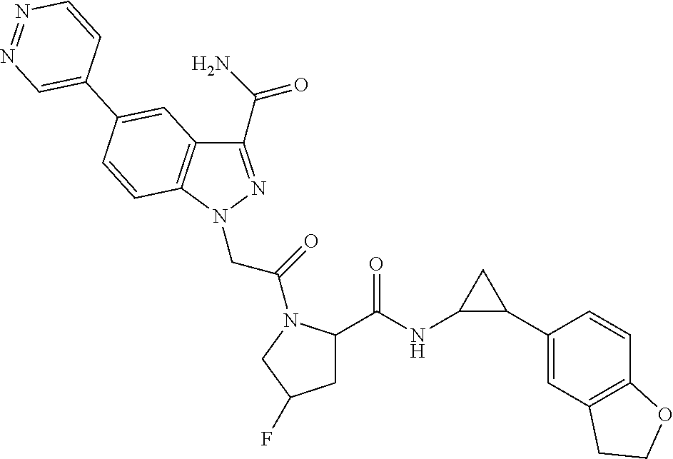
C1(NC(=O)C2CC(F)CN2C(CN2N=C(C(=O)N)C3=C2C=CC(C2=CN=NC=C2)=C3)=O)C(C2=CC3=C(C=C2)OCC3)C1
